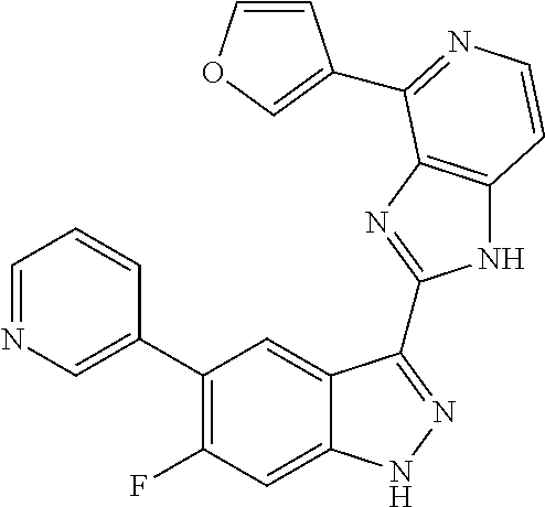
C1=C(C2=C(F)C=C3C(=C2)C(C2=NC4=C(N2)C=CN=C4C2=COC=C2)=NN3)C=CC=N1
